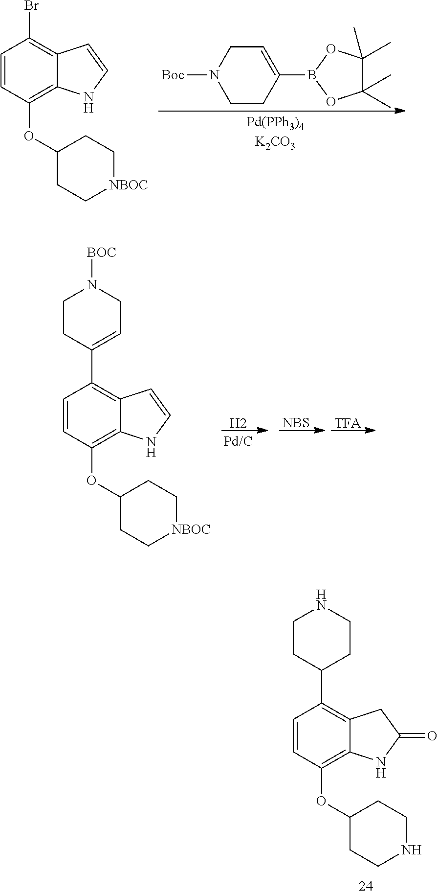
C1=CC(OC2CC[NBOC]CC2)=C2C(=C1Br)C=CN2.C1CC(B2OC(C)(C)C(C)(C)O2)=CCN1[Boc].C1=CC(OC2CC[NBOC]CC2)=C2C(=C1C1=CCN([BOC])CC1)C=CN2.[H2].[NBS].[TFA].C1=CC(OC2CCNCC2)=C2C(=C1C1CCNCC1)CC(=O)N2
